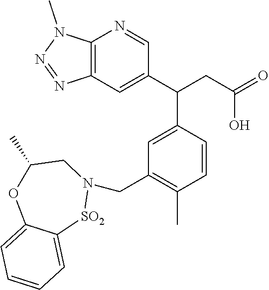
C12=C(C=C(C(CC(=O)O)C3=CC(CN4[SO2]C5=CC=CC=C5OC(C)C4)=C(C)C=C3)C=N1)N=NN2C
